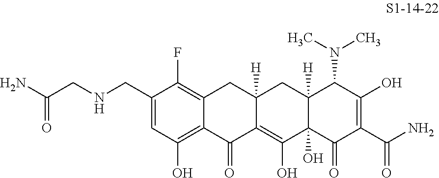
N(CC1=CC(O)=C2C(=C1F)CC1([H])C(=C(O)C3(O)C([H])(C1)C(N(C)C)C(O)=C(C(=O)N)C3=O)C2=O)CC(N)=O
